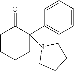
N1(C2(C3=CC=CC=C3)CCCCC2=O)CCCC1
